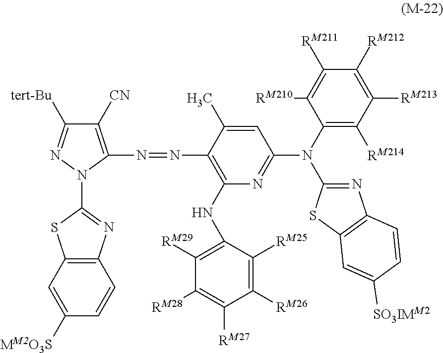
C1([CN])=C(N=NC2=C(NC3=C([RM29])C([RM28])=C([RM27])C([RM26])=C3[RM25])N=C(N(C3=C([RM214])C([RM213])=C([RM212])C([RM211])=C3[RM210])C3=NC4=C(S3)C=C([SO3IMM2])C=C4)C=C2C)N(C2=NC3=C(S2)C=C([MM2O3S])C=C3)N=C1[tert-Bu]
